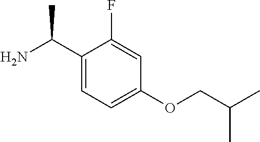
C1(C(N)C)=CC=C(OCC(C)C)C=C1F
